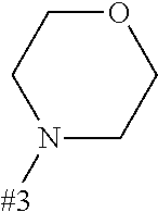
C1N([#3])CCOC1
